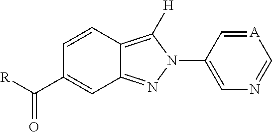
C1=CC2=C([H])N(C3=CN=C[A]=C3)N=C2C=C1C([R])=O
